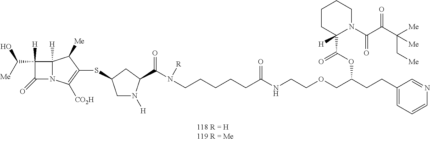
C1([H])(C([Me])O)C(=O)N2C1([H])C([Me])C(SC1CN([H])C(C(=O)N(CCCCCC(NCCOCC(CCC3=CC=CN=C3)OC(C3([H])N(C(=O)C(=O)C([Me])(C[Me])[Me])CCCC3)=O)=O)[R])C1)=C2[CO2H]
